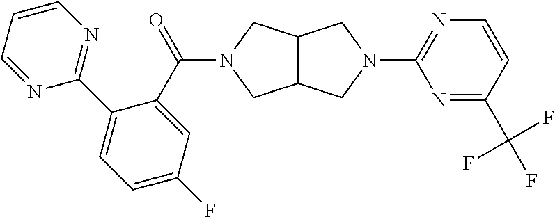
C12C(CN(C3=NC=CC(C(F)(F)F)=N3)C1)CN(C(C1=CC(F)=CC=C1C1=NC=CC=N1)=O)C2
